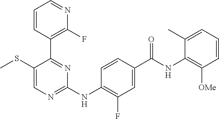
C1=CC(C2=NC(NC3=C(F)C=C(C(NC4=C([OMe])C=CC=C4C)=O)C=C3)=NC=C2SC)=C(F)N=C1
